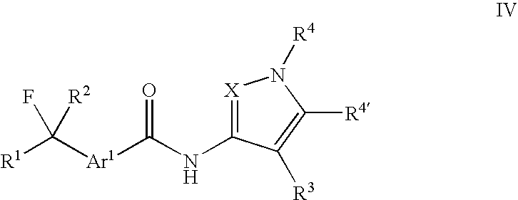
C1(NC([Ar1]C([R1])(F)[R2])=O)=[X]N([R4])C([R4])=C1[R3]
